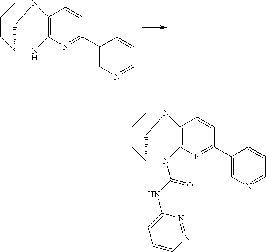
C12=C(N=C(C3=CN=CC=C3)C=C1)NC1CCCN2C1.C12=C(N=C(C3=CN=CC=C3)C=C1)N(C(=O)NC1=CC=CN=N1)C1CCCN2C1
